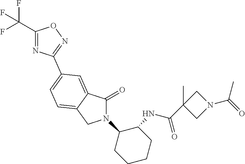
C1(=O)N(C2CCCCC2NC(C2(C)CN(C(C)=O)C2)=O)CC2=CC=C(C3=NOC(C(F)(F)F)=N3)C=C12
